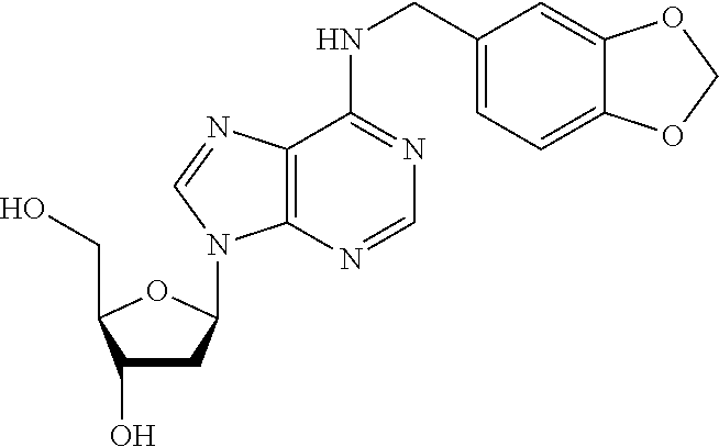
C1(O)CC(N2C3=C(C(NCC4=CC=C5C(=C4)OCO5)=NC=N3)N=C2)OC1CO
